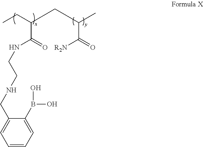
CCC(C(=O)NCCNCC1=CC=CC=C1B(O)O)CC(C([R2N])=O)C
